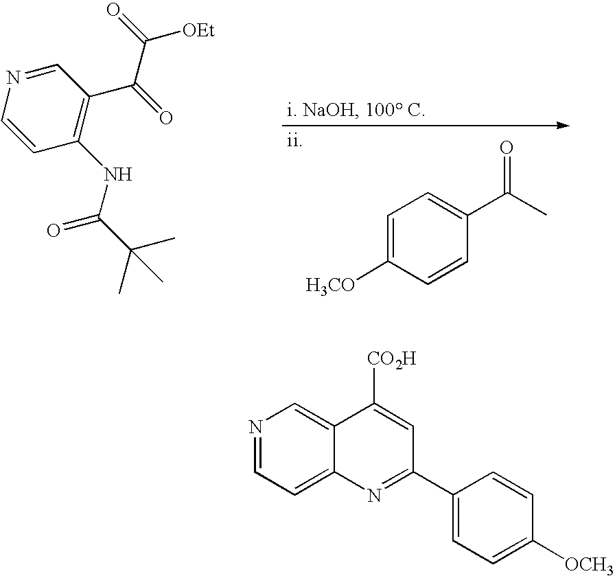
C1=C([H3CO])C=CC(C(C)=O)=C1.[ii].C(C1=C(NC(C(C)(C)C)=O)C=CN=C1)(=O)C(=O)[OEt].N1=CC=C2C(=C1)C([CO2H])=CC(C1=CC=C([OCH3])C=C1)=N2
